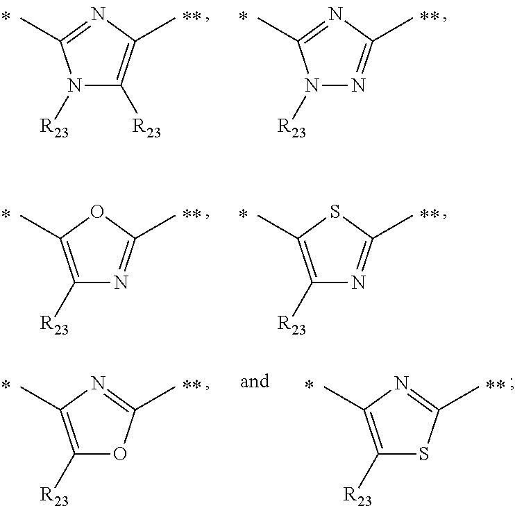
N1([R23])C([R23])=C(C)N=C1C.N1([R23])N=C(C)N=C1C.C1([R23])=C(C)OC(C)=N1.C1([R23])=C(C)SC(C)=N1.C1([R23])=C(C)N=C(C)O1.C1([R23])=C(C)N=C(C)S1
